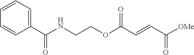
N(CCOC(C=CC([OMe])=O)=O)C(C1=CC=CC=C1)=O
